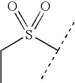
C(S(C(C)C)(=O)=O)C
